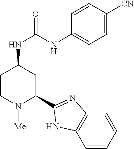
C1=CC=CC2=C1NC(C1N([Me])CCC(NC(=O)NC3=CC=C([CN])C=C3)C1)=N2
